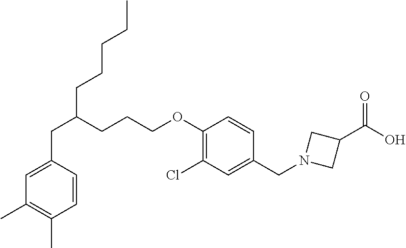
C(C1=CC(C)=C(C)C=C1)C(CCCOC1=C(Cl)C=C(CN2CC(C(O)=O)C2)C=C1)CCCCC
